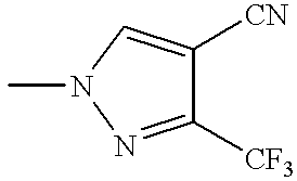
C1([CF3])=NN(C)C=C1[CN]
